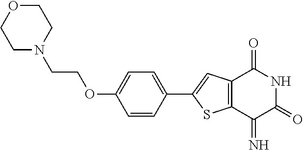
C1=C(OCCN2CCOCC2)C=CC(C2=CC3=C(S2)C(=N)C(=O)NC3=O)=C1
